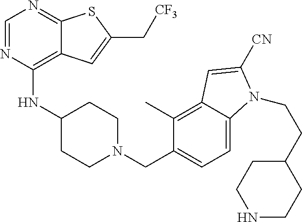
C1=NC(NC2CCN(CC3=CC=C4C(=C3C)C=C([CN])N4CCC3CCNCC3)CC2)=C2C(=N1)SC(C[CF3])=C2
